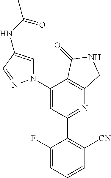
C1(N2C=C(NC(C)=O)C=N2)=CC(C2=C([CN])C=CC=C2F)=NC2=C1C(=O)NC2
